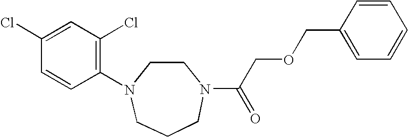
C1(Cl)=CC(Cl)=C(N2CCCN(C(COCC3=CC=CC=C3)=O)CC2)C=C1
